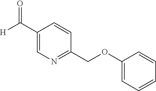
C1(C([H])=O)=CN=C(COC2=CC=CC=C2)C=C1
